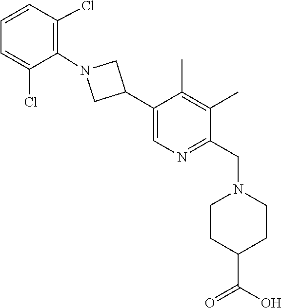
C1(C)=C(C)C(CN2CCC(C(=O)O)CC2)=NC=C1C1CN(C2=C(Cl)C=CC=C2Cl)C1
